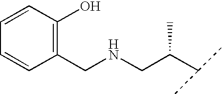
C1(CNCC(C(C)C)C)=C(O)C=CC=C1
